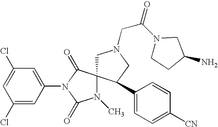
C1(Cl)=CC(N2C(=O)N(C)C3(C2=O)CN(CC(=O)N2CCC(N)C2)CC3C2=CC=C([CN])C=C2)=CC(Cl)=C1
